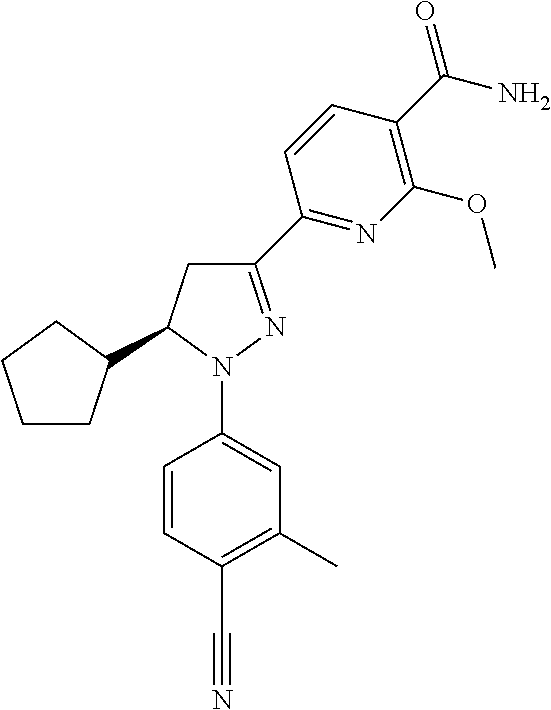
C1CC(C2CC(C3=NC(OC)=C(C(N)=O)C=C3)=NN2C2=CC(C)=C(C#N)C=C2)CC1
